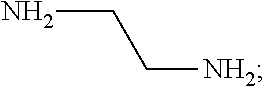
NCC[NH2]
